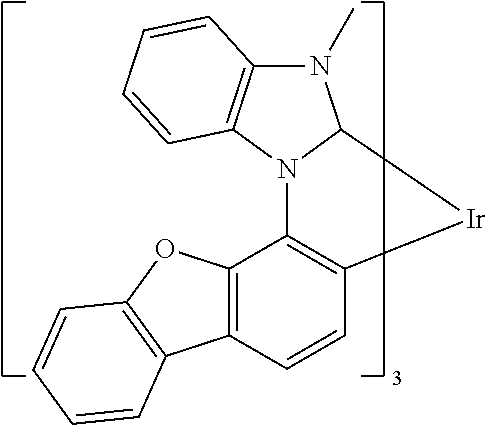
C12=C(C3=C(C=C1)[Ir]C1N3C3=C(N1C)C=CC=C3)OC1=C2C=CC=C1
